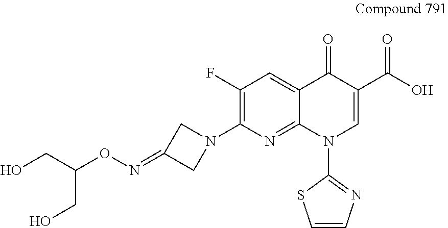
C1(F)=C(N2CC(=NOC(CO)CO)C2)N=C2C(=C1)C(=O)C(C(O)=O)=CN2C1=NC=CS1
